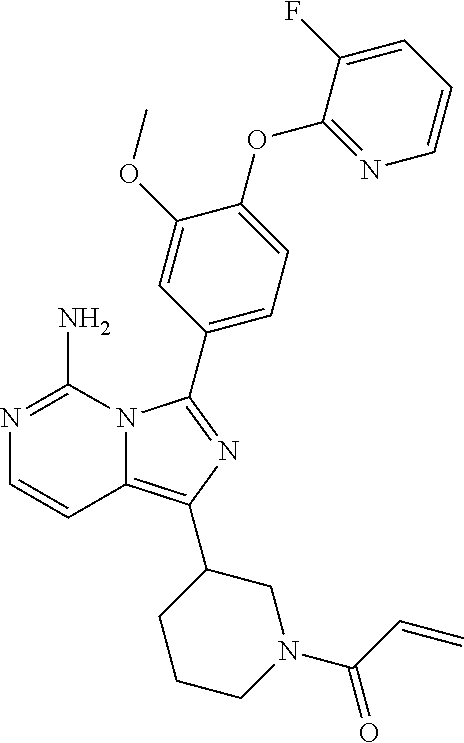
N12C(=C(C3CCCN(C(=O)C=C)C3)N=C1C1=CC=C(OC3=NC=CC=C3F)C(OC)=C1)C=CN=C2N
